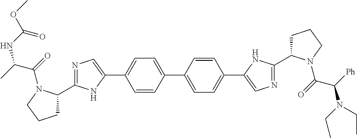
C1(C2=CC=C(C3=CN=C(C4CCCN4C(C([Ph])N(CC)CC)=O)N3)C=C2)=CC=C(C2=CN=C(C3CCCN3C(=O)C(C)NC(OC)=O)N2)C=C1
